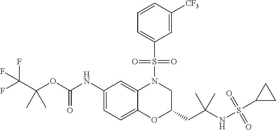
C1(NC(OC(C(F)(F)F)(C)C)=O)=CC=C2C(=C1)N(S(C1=CC=CC([CF3])=C1)(=O)=O)CC(CC(NS(=O)(=O)C1CC1)(C)C)O2
